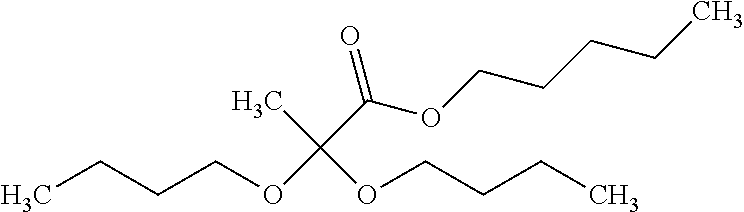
CCCCOC(C(=O)OCCCCC)(C)OCCCC
